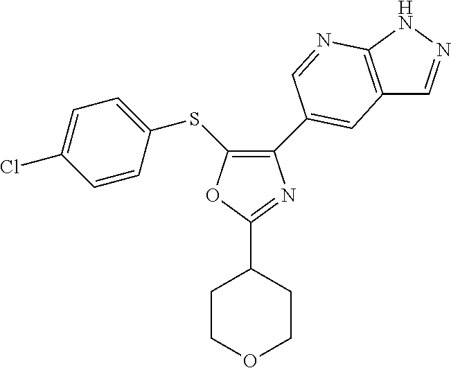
C1(C2=CC3=C(NN=C3)N=C2)=C(SC2=CC=C(Cl)C=C2)OC(C2CCOCC2)=N1
